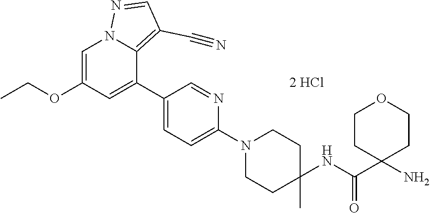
C1=C(OCC)C=C(C2=CC=C(N3CCC(C)(NC(=O)C4(N)CCOCC4)CC3)N=C2)C2=C(C#N)C=NN12
